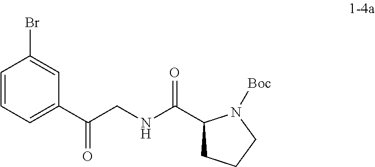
C1(C(NCC(C2=CC=CC(Br)=C2)=O)=O)CCCN1[Boc]
